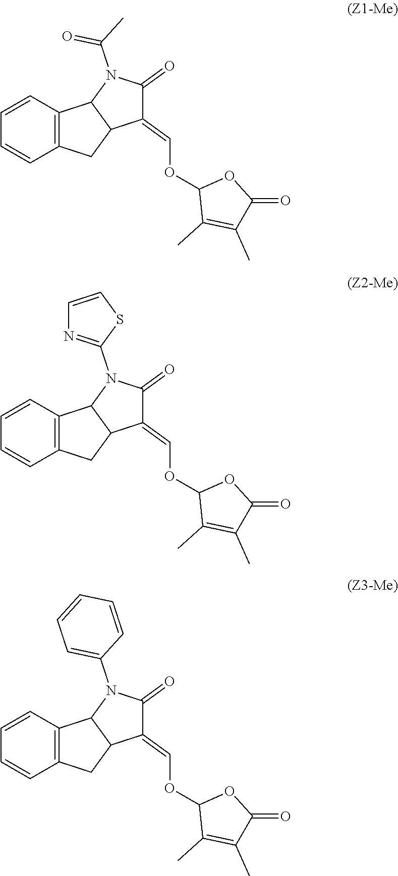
C12=C(CC3C1N(C(C)=O)C(=O)C3=COC1C(C)=C(C)C(=O)O1)C=CC=C2.C12=C(CC3C1N(C1=NC=CS1)C(=O)C3=COC1C(C)=C(C)C(=O)O1)C=CC=C2.C12=C(CC3C1N(C1=CC=CC=C1)C(=O)C3=COC1C(C)=C(C)C(=O)O1)C=CC=C2
